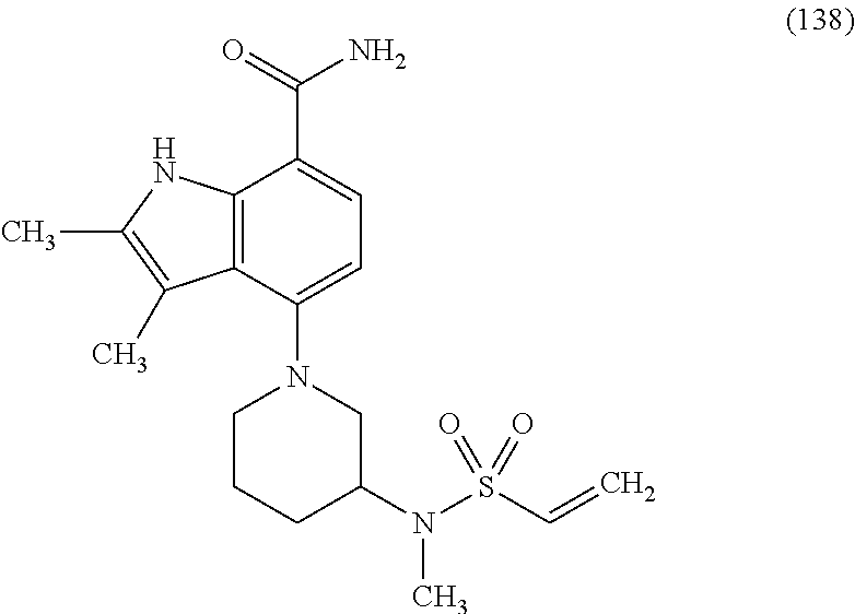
C12=C(C(N3CCCC(N(S(C=C)(=O)=O)C)C3)=CC=C1C(=O)N)C(C)=C(C)N2
